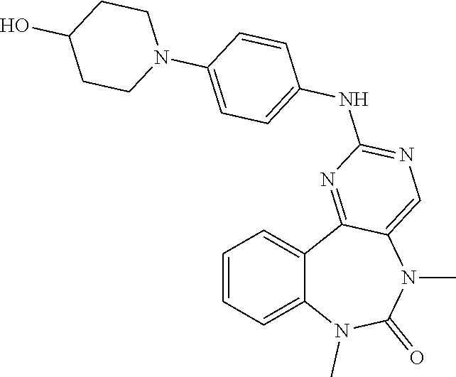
C1=CC=C2C(=C1)C1=NC(NC3=CC=C(N4CCC(O)CC4)C=C3)=NC=C1N(C)C(=O)N2C
